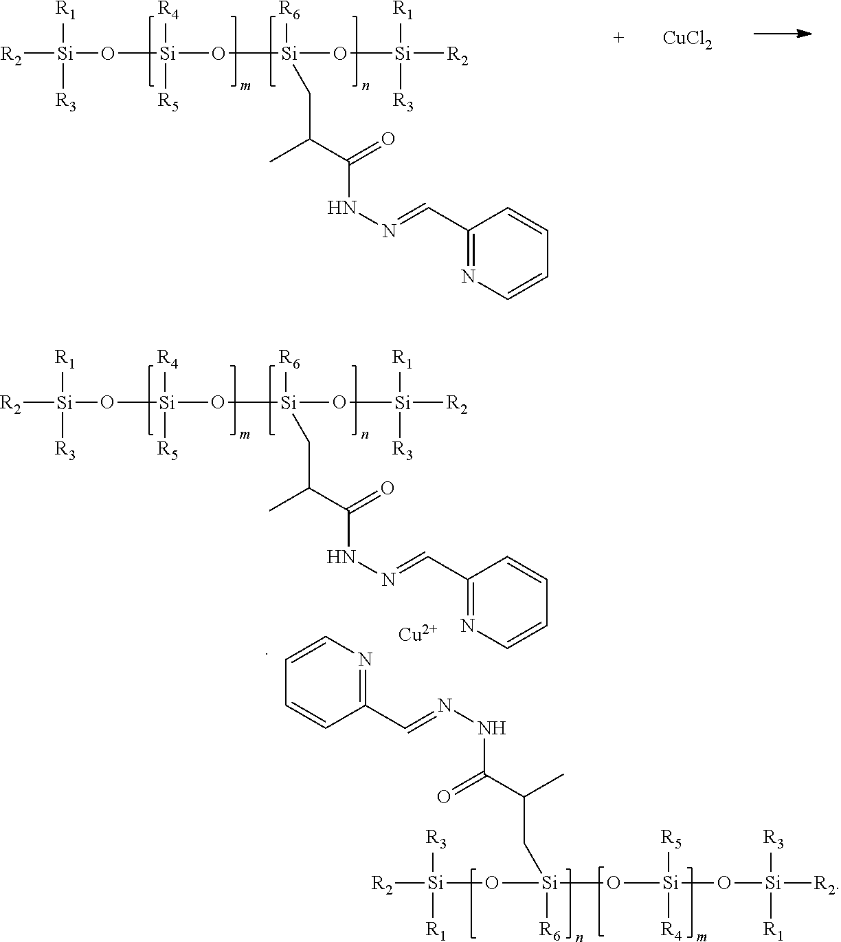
[R2][Si]([R1])([R3])O[Si](O[Si](O[Si]([R2])([R1])[R3])([R6])CC(C(=O)NN=CC1=NC=CC=C1)C)([R4])[R5].[CuCl2].[R2][Si]([R1])([R3])O[Si](O[Si](O[Si]([R2])([R1])[R3])([R6])CC(C(=O)NN=CC1=NC=CC=C1)C)([R4])[R5].[R2][Si]([R1])([R3])O[Si](O[Si](O[Si]([R2])([R1])[R3])([R6])CC(C(=O)NN=CC1=NC=CC=C1)C)([R4])[R5].[Cu]
